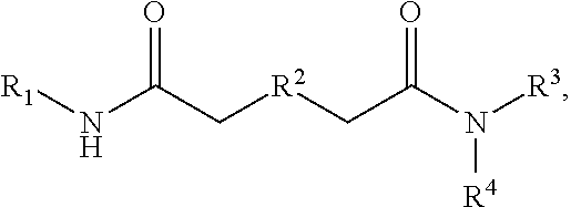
[R1]NC(C[R2]CC(N([R3])[R4])=O)=O
